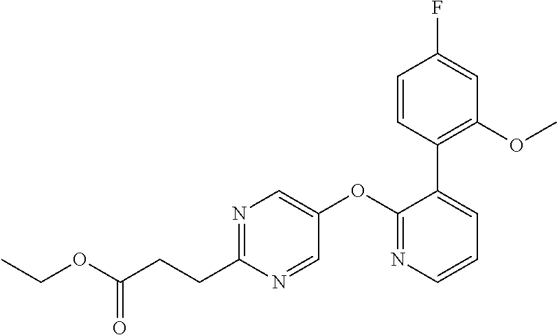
N1=C(CCC(OCC)=O)N=CC(OC2=NC=CC=C2C2=C(OC)C=C(F)C=C2)=C1
